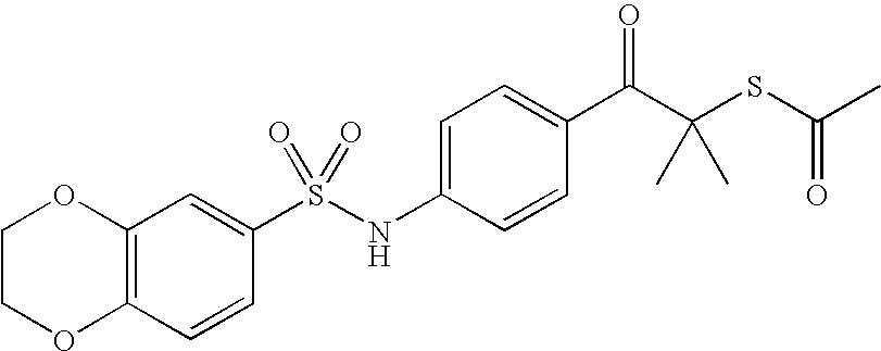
C12=C(C=CC(S(NC3=CC=C(C(C(SC(C)=O)(C)C)=O)C=C3)(=O)=O)=C1)OCCO2
